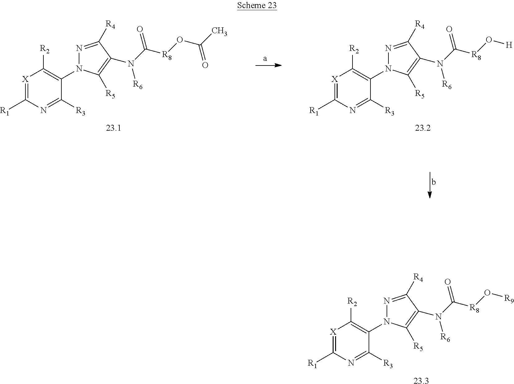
N1=C([R4])C(N([R6])C([R8]O[R9])=O)=C([R5])N1C1=C([R2])[X]=C([R1])N=C1[R3].[23.3].N1=C([R4])C(N([R6])C([R8]OC(=O)C)=O)=C([R5])N1C1=C([R2])[X]=C([R1])N=C1[R3].[23.1].N1=C([R4])C(N([R6])C([R8]O[H])=O)=C([R5])N1C1=C([R2])[X]=C([R1])N=C1[R3].[23.2]
